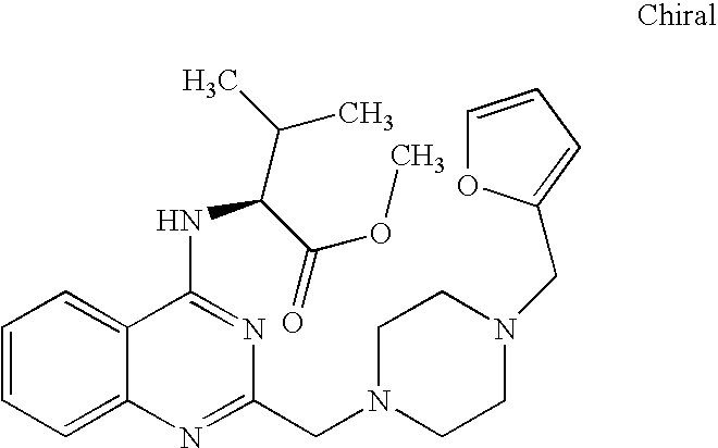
C1=CC=C2C(=C1)N=C(CN1CCN(CC3=CC=CO3)CC1)N=C2NC(C(OC)=O)C(C)C
